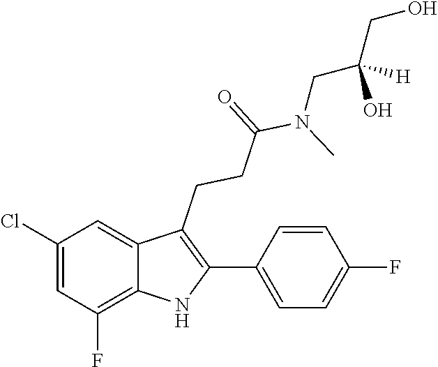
N(C(CCC1=C(C2=CC=C(F)C=C2)NC2=C(F)C=C(Cl)C=C12)=O)(CC(CO)(O)[H])C
